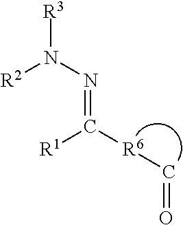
[R2]N(N=C([R6]C=O)[R1])[R3]
